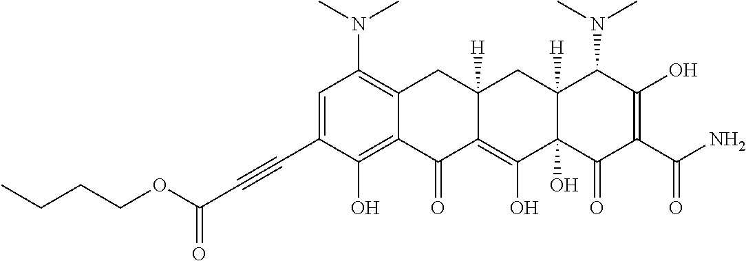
CN(C1=C2C(=C(O)C(C#CC(OCCCC)=O)=C1)C(=O)C1=C(O)C3(O)C([H])(CC1([H])C2)C(N(C)C)C(O)=C(C(N)=O)C3=O)C
